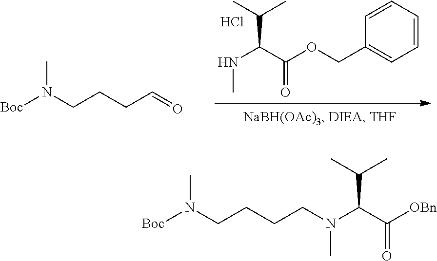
[Boc]N(CCCC=O)C.N(C(C(OCC1=CC=CC=C1)=O)C(C)C)C.Cl.[Boc]N(CCCCN(C(C([OBn])=O)C(C)C)C)C
